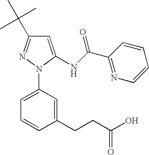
N1(C2=CC=CC(CCC(O)=O)=C2)C(NC(C2=NC=CC=C2)=O)=CC(C(C)(C)C)=N1
